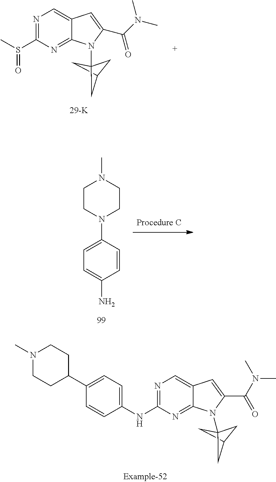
C1C2CC1(N1C3=NC(S(C)=O)=NC=C3C=C1C(N(C)C)=O)C2.C1=C(N)C=CC(N2CCN(C)CC2)=C1.C1=C(NC2=NC=C3C(=N2)N(C24CC(C2)C4)C(C(N(C)C)=O)=C3)C=CC(C2CCN(C)CC2)=C1
